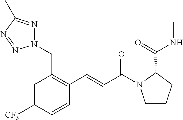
N1(CC2=C(C=CC(=O)N3CCCC3C(=O)NC)C=CC([CF3])=C2)N=C(C)N=N1
